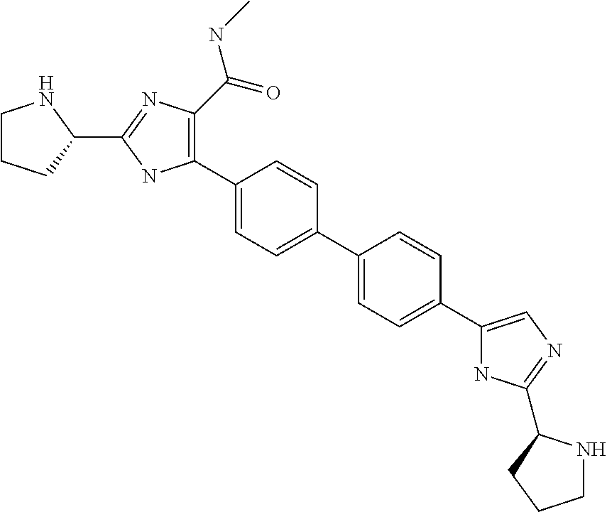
C1(C2=C(C(=O)NC)N=C(C3NCCC3)N2)=CC=C(C2=CC=C(C3=CN=C(C4NCCC4)N3)C=C2)C=C1
